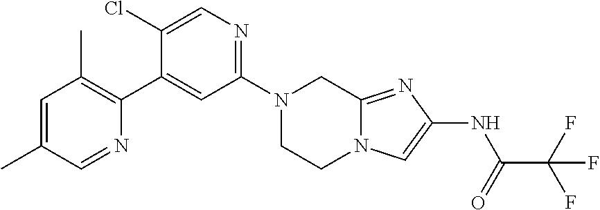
N1(C2=NC=C(Cl)C(C3=C(C)C=C(C)C=N3)=C2)CCN2C(=NC(NC(=O)C(F)(F)F)=C2)C1
